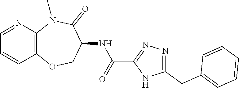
C12=C(N(C)C(=O)C(NC(C3=NN=C(CC4=CC=CC=C4)N3)=O)CO1)N=CC=C2
